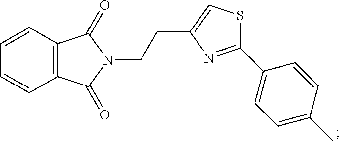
C12=C(C=CC=C1)C(=O)N(CCC1=CSC(C3=CC=C(C)C=C3)=N1)C2=O
